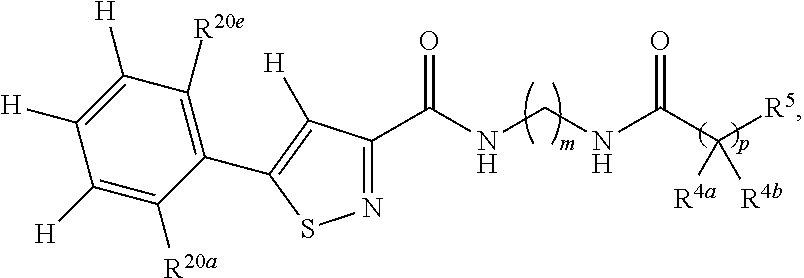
N1=C(C(NCNC(C([R5])([R4a])[R4b])=O)=O)C([H])=C(C2=C([R20e])C([H])=C([H])C([H])=C2[R20a])S1
